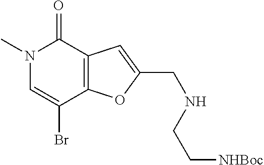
N1(C)C=C(Br)C2=C(C1=O)C=C(CNCC[NHBoc])O2
